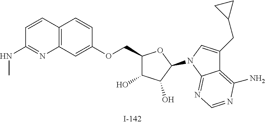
C1(COC2=CC3=C(C=C2)C=CC(NC)=N3)C(O)C(O)C(N2C=C(CC3CC3)C3=C(N)N=CN=C32)O1
